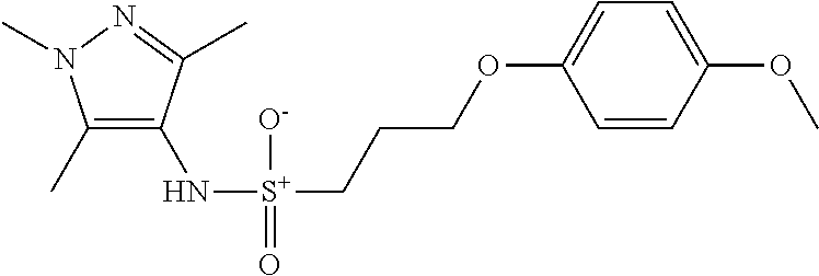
C1(C)=C(N[S+](CCCOC2=CC=C(OC)C=C2)([O-])=O)C(C)=NN1C
